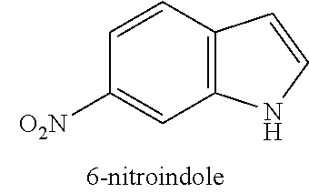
C1=CC2=C(C=C1[O2N])NC=C2
